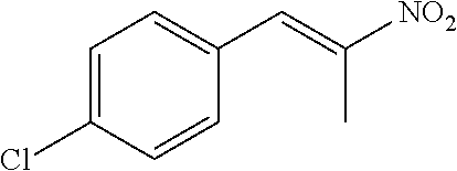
C1=C(Cl)C=CC(C=C([NO2])C)=C1
